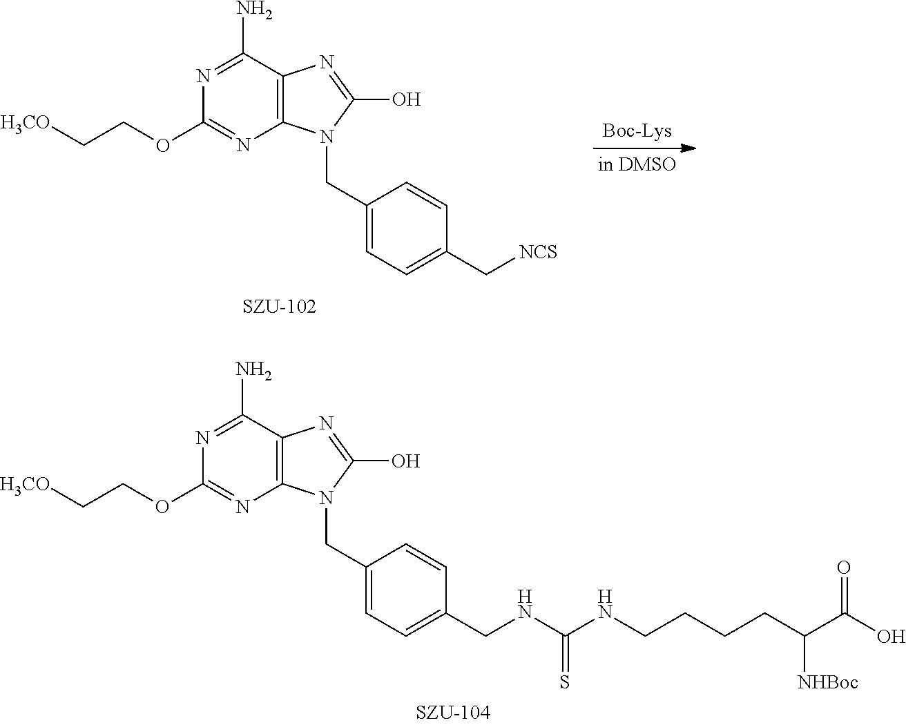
C12=C(C(N)=NC(OCC[H3CO])=N1)N=C(O)N2CC1=CC=C(C[NCS])C=C1.C12=C(C(N)=NC(OCC[H3CO])=N1)N=C(O)N2CC1=CC=C(CNC(NCCCCC(C(O)=O)[NHBoc])=S)C=C1
